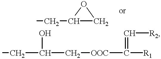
C1(CC)CO1.OC(C[OOC]C(=C[R2])[R1])CC
